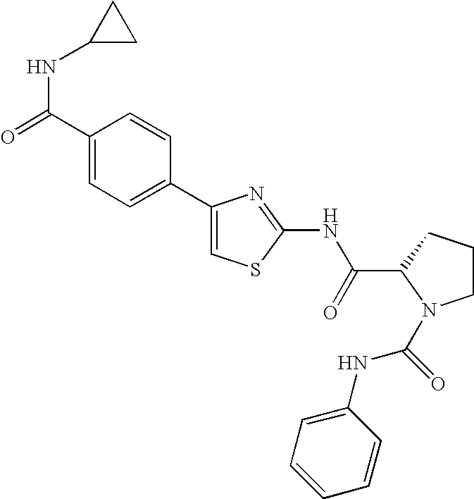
C1(C2=CC=C(C(=O)NC3CC3)C=C2)=CSC(NC(C2N(C(NC3=CC=CC=C3)=O)CCC2)=O)=N1
